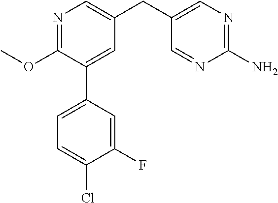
C1(OC)=NC=C(CC2=CN=C(N)N=C2)C=C1C1=CC=C(Cl)C(F)=C1
